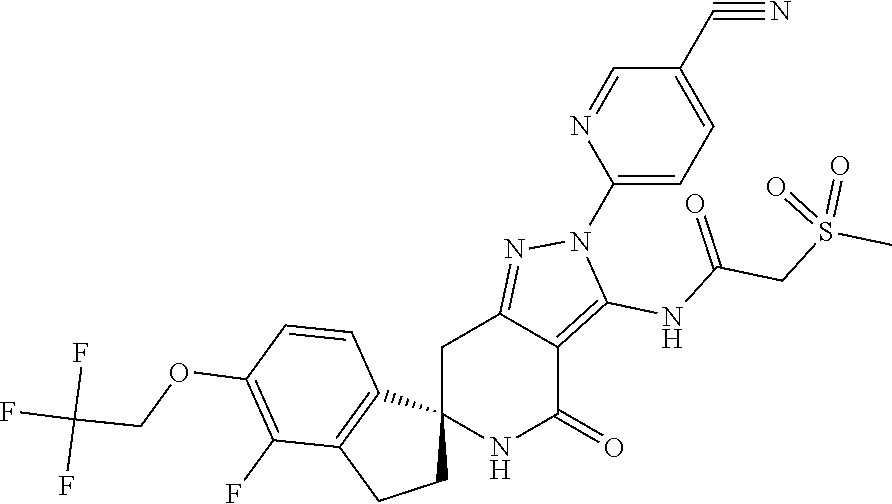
C12(NC(=O)C3=C(NC(CS(C)(=O)=O)=O)N(C4=CC=C(C#N)C=N4)N=C3C1)CCC1=C2C=CC(OCC(F)(F)F)=C1F
